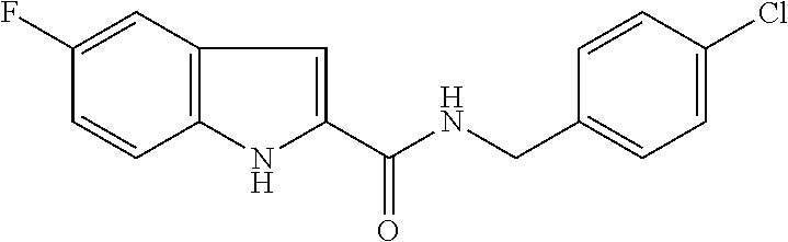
C1(F)=CC2=C(C=C1)NC(C(NCC1=CC=C(Cl)C=C1)=O)=C2
